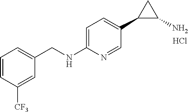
C1=C(NCC2=CC=CC([CF3])=C2)N=CC(C2C(N)C2)=C1.Cl
